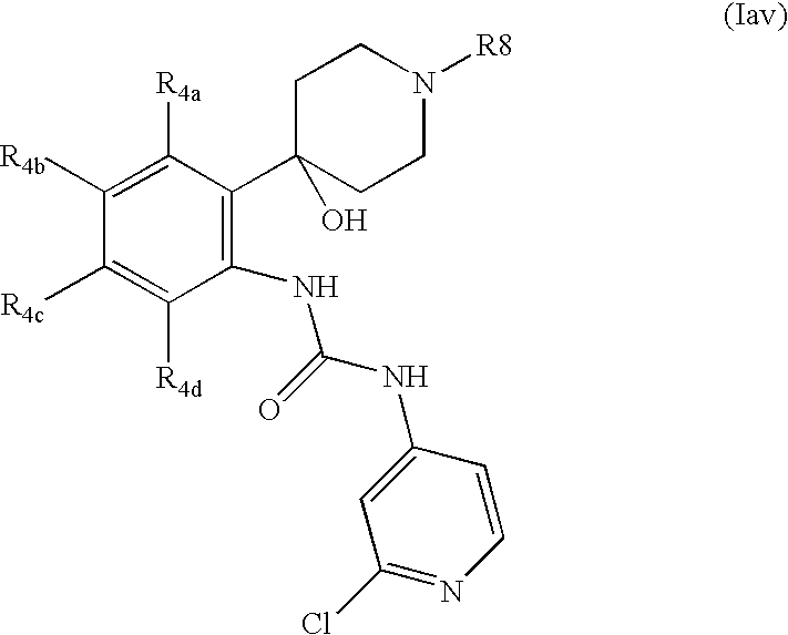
C1([R4b])=C([R4a])C(C2(O)CCN([R8])CC2)=C(NC(NC2=CC(Cl)=NC=C2)=O)C([R4d])=C1[R4c]
